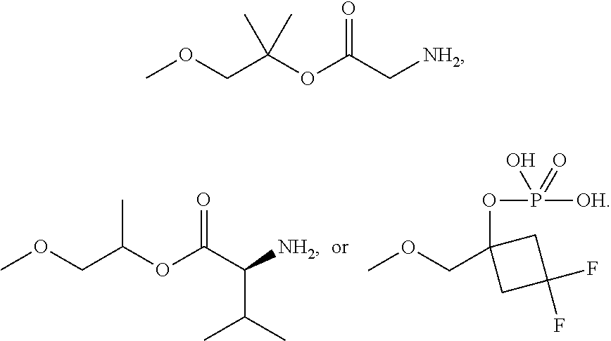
COCC(OC(=O)C([NH2])C(C)C)C.COCC1(OP([OH])(O)=O)CC(F)(F)C1.COCC(OC(=O)C[NH2])(C)C
